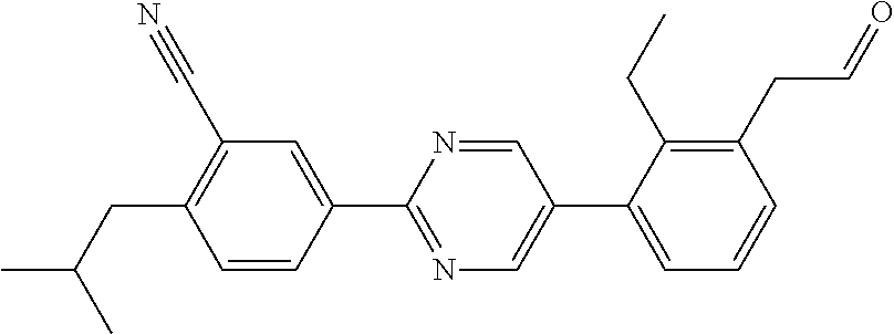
C1=CC(C2=NC=C(C3=CC=CC(CC=O)=C3CC)C=N2)=CC(C#N)=C1CC(C)C
